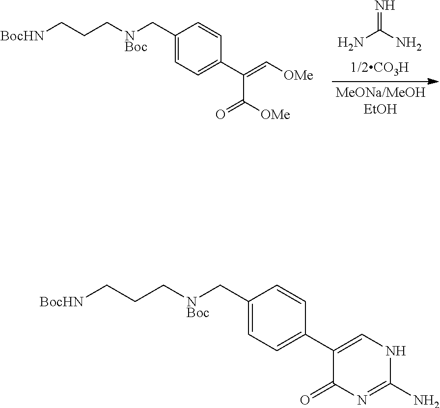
C1(C[NBoc]CCC[BocHN])=CC=C(C2=CNC(N)=NC2=O)C=C1.C1(C[NBoc]CCC[BocHN])=CC=C(C(C([OMe])=O)=C[OMe])C=C1.C(=N)(N)N
